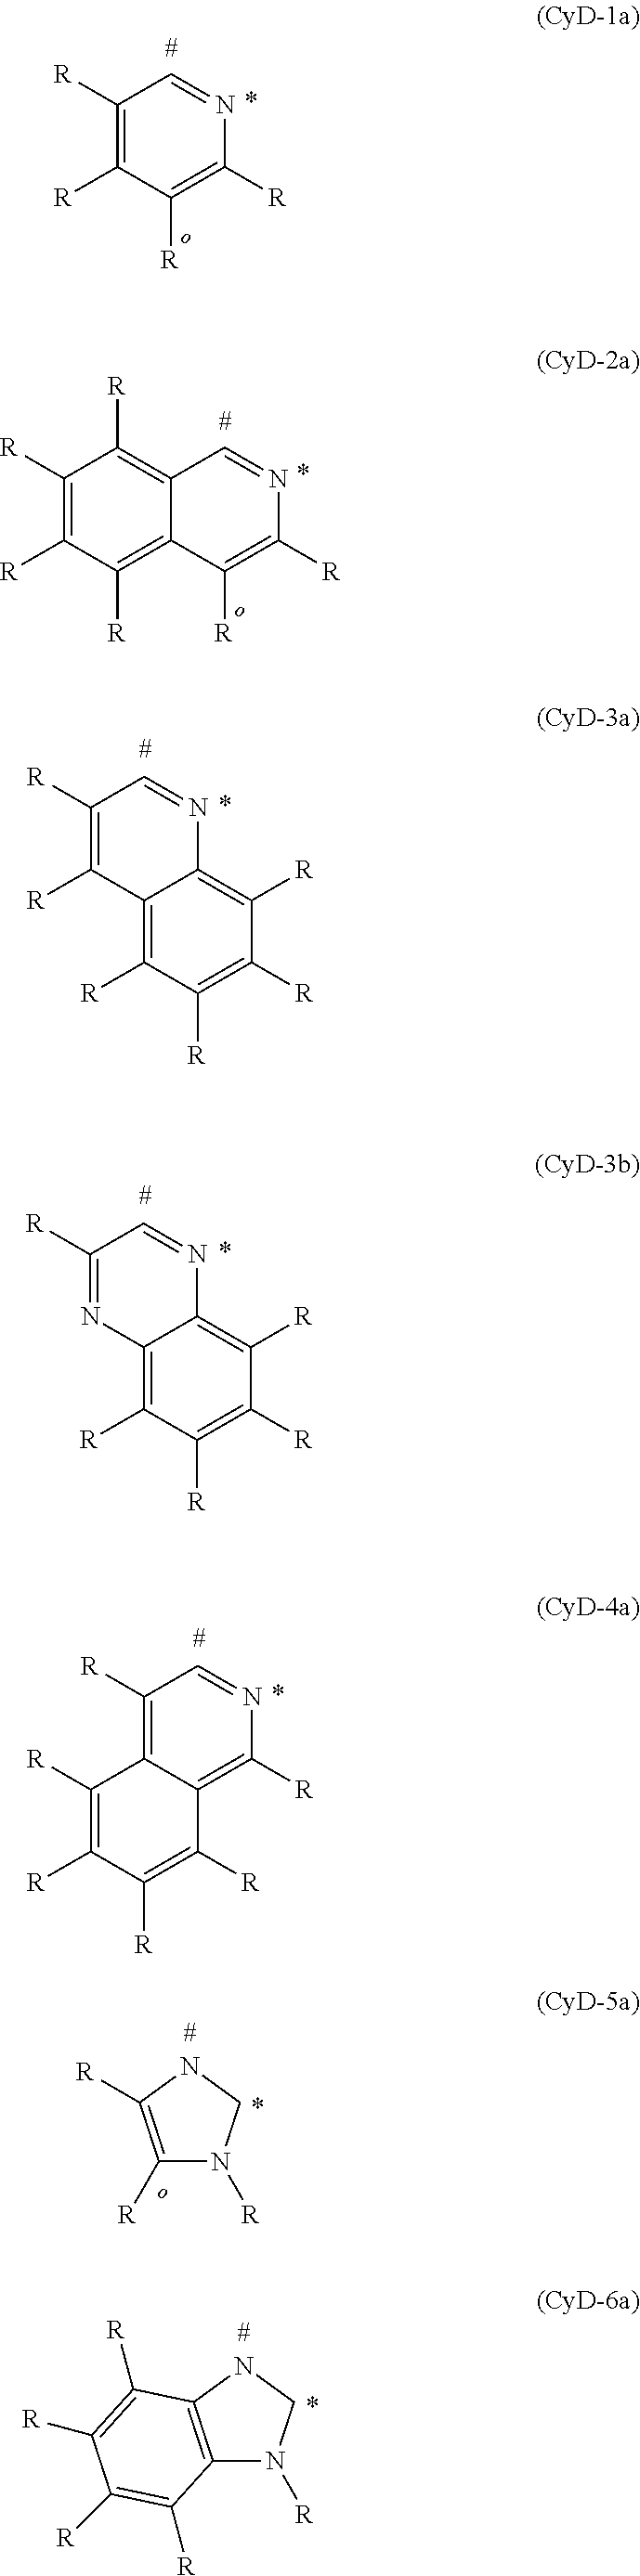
C1([R])=C([R])NCN1[R].C12=C(NCN1[R])C([R])=C([R])C([R])=C2[R].C12=C([R])N=CC([R])=C1C([R])=C([R])C([R])=C2[R].C12=C([R])C([R])=C([R])C([R])=C1N=CC([R])=N2.C12=C([R])C([R])=C([R])C([R])=C1N=CC([R])=C2[R].C1([R])=C([R])C([R])=C2C(=C1[R])C=NC([R])=C2[R].C1([R])=C([R])C([R])=C([R])N=C1
